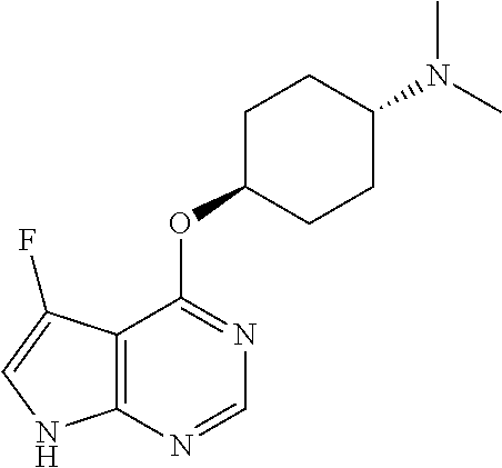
C12=C(N=CN=C1OC1CCC(N(C)C)CC1)NC=C2F
